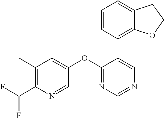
C1(C)=C(C(F)F)N=CC(OC2=NC=NC=C2C2=C3C(=CC=C2)CCO3)=C1
